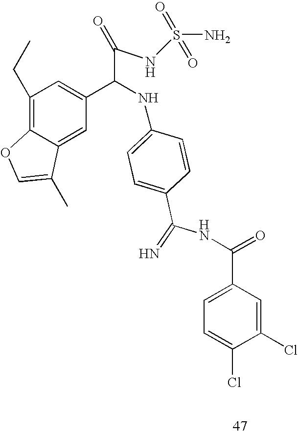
C1(CC)=C2C(=CC(C(NC3=CC=C(C(=N)NC(=O)C4=CC=C(Cl)C(Cl)=C4)C=C3)C(=O)NS(=O)(=O)N)=C1)C(C)=CO2
